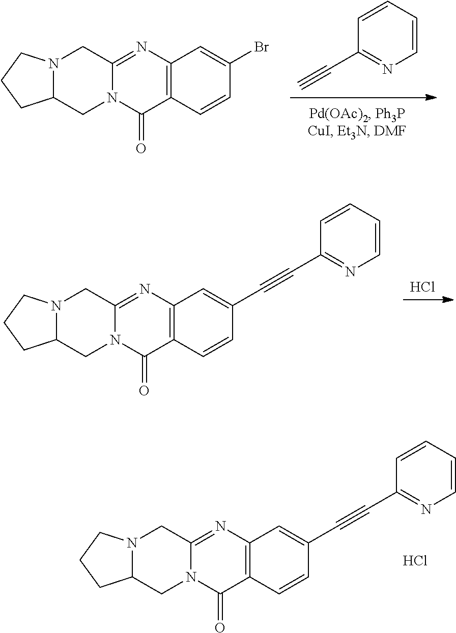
C1(C#CC2=CC3=C(C(=O)N4C(=N3)CN3C(C4)CCC3)C=C2)=NC=CC=C1.Cl.C1(C#C)=NC=CC=C1.C12=C(N=C3N(C1=O)CC1N(C3)CCC1)C=C(Br)C=C2.Cl.C1(C#CC2=CC3=C(C(=O)N4C(=N3)CN3C(C4)CCC3)C=C2)=NC=CC=C1
